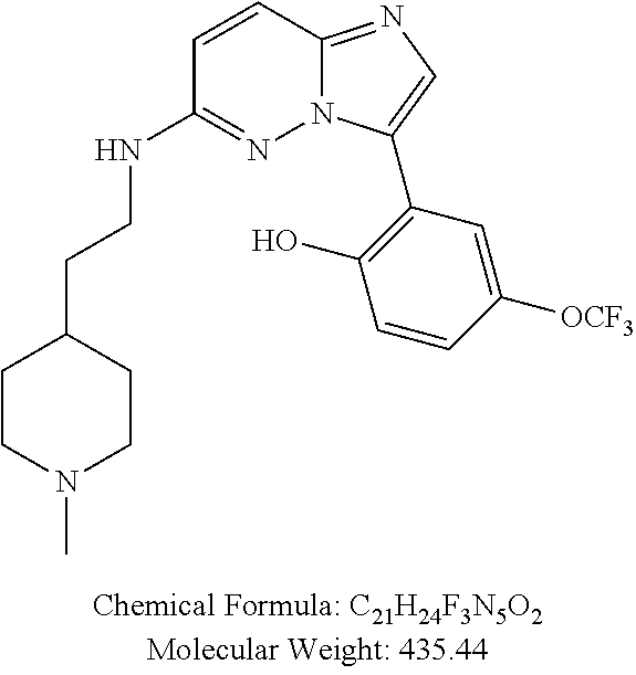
C1=CC2=NC=C(C3=C(O)C=CC([OCF3])=C3)N2N=C1NCCC1CCN(C)CC1
